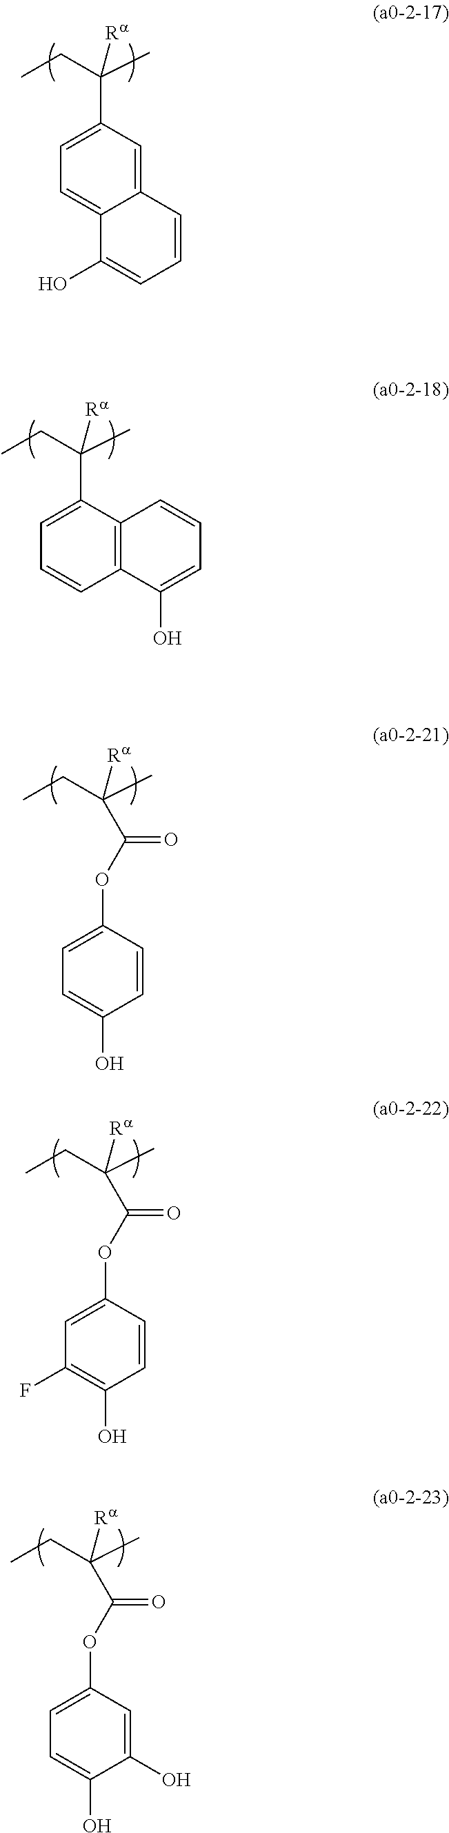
C1(C(CC)(C)[Ra])=CC=C2C(=C1)C=CC=C2O.C1(C(CC)(C)[Ra])=CC=CC2=C1C=CC=C2O.C(CC)(C)([Ra])C(OC1=CC=C(O)C=C1)=O.C(CC)(C)([Ra])C(OC1=CC(F)=C(O)C=C1)=O.C(CC)(C)([Ra])C(OC1=CC=C(O)C(O)=C1)=O
